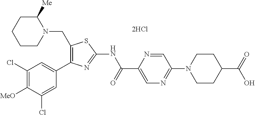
C1([MeO])=C(Cl)C=C(C2=C(CN3C([Me])CCCC3)SC(NC(C3=CN=C(N4CCC(C(=O)O)CC4)C=N3)=O)=N2)C=C1Cl
